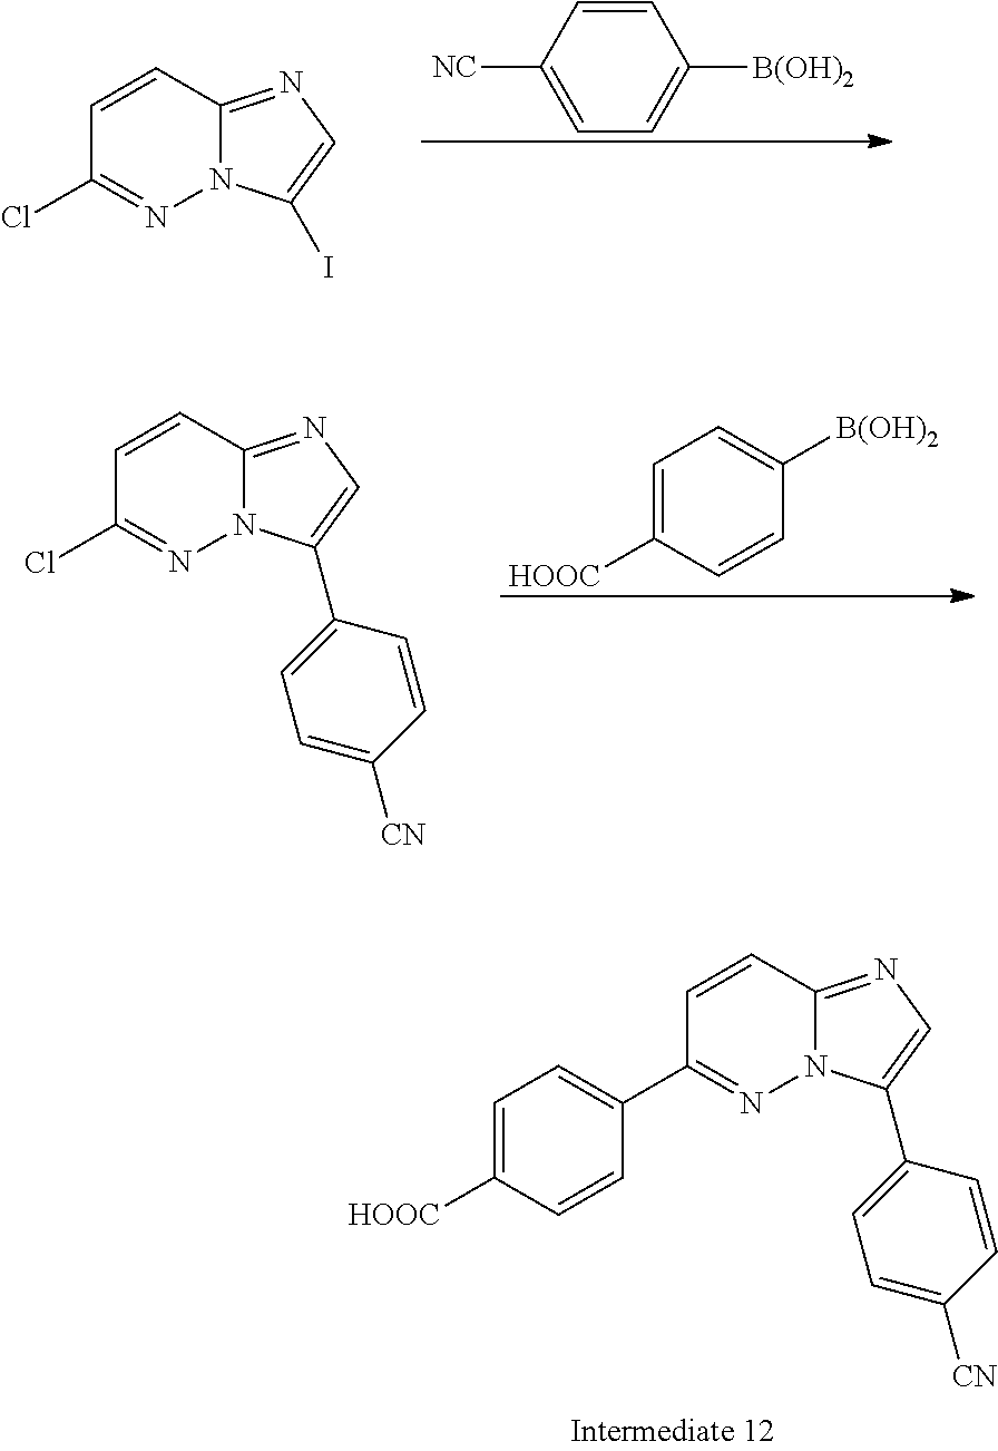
C1=CC2=NC=C(I)N2N=C1Cl.C1=CC([NC])=CC=C1[B(OH)2].C1=CC2=NC=C(C3=CC=C([CN])C=C3)N2N=C1Cl.C1=C([HOOC])C=CC([B(OH)2])=C1.C1=CC2=NC=C(C3=CC=C([CN])C=C3)N2N=C1C1=CC=C([HOOC])C=C1
